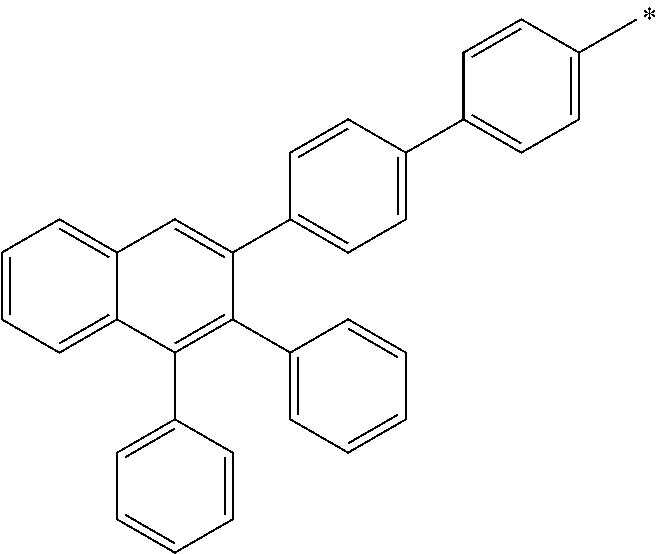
C1=CC=C2C(=C1)C=C(C1=CC=C(C3=CC=C(C)C=C3)C=C1)C(C1=CC=CC=C1)=C2C1=CC=CC=C1
